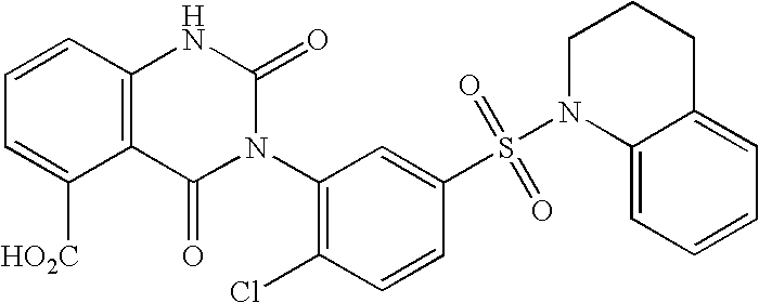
C12=C(C=CC=C1[HO2C])NC(=O)N(C1=C(Cl)C=CC(S(N3C4=CC=CC=C4CCC3)(=O)=O)=C1)C2=O
